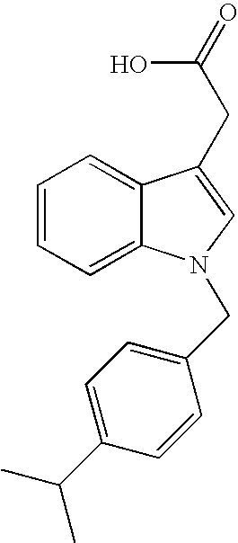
C1=CC=C2C(=C1)N(CC1=CC=C(C(C)C)C=C1)C=C2CC(=O)O
